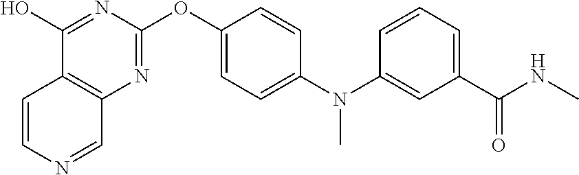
C1(O)=NC(OC2=CC=C(N(C3=CC(C(NC)=O)=CC=C3)C)C=C2)=NC2=C1C=CN=C2
